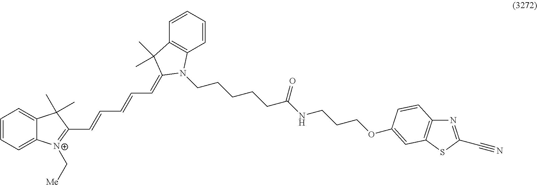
C1=CC=C2C(=C1)C(C)(C)C(C=CC=CC=C1C(C)(C)C3=C(C=CC=C3)N1CCCCCC(NCCCOC1=CC3=C(C=C1)N=C(C#N)S3)=O)=[N+]2C[Me]
